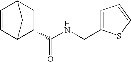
C1=CC2CC(C(NCC3=CC=CS3)=O)C1C2
